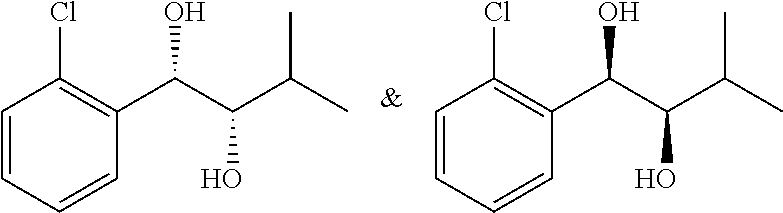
C1=CC=CC(C(C(C(C)C)O)O)=C1Cl.C1=CC=CC(C(C(C(C)C)O)O)=C1Cl
